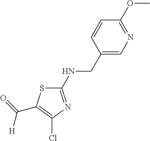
S1C(NCC2=CN=C(OC)C=C2)=NC(Cl)=C1C(=O)[H]
